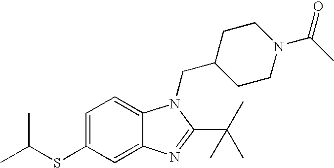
C1=C(SC(C)C)C=C2C(=C1)N(CC1CCN(C(C)=O)CC1)C(C(C)(C)C)=N2
